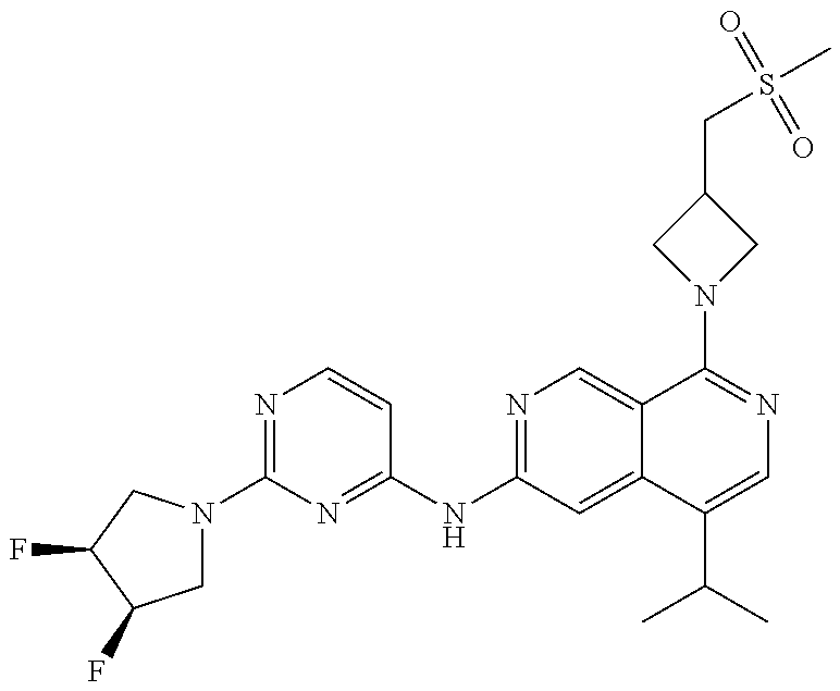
C1(N2CC(F)C(F)C2)=NC=CC(NC2=NC=C3C(=C2)C(C(C)C)=CN=C3N2CC(CS(C)(=O)=O)C2)=N1
